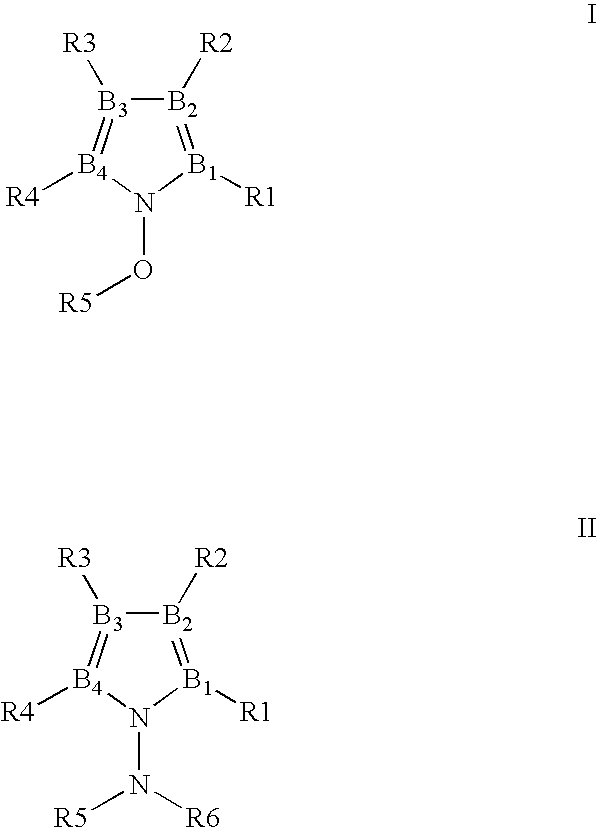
[B2]1([R2])=[B1]([R1])N(O[R5])[B4]([R4])=[B3]1[R3].[B2]1([R2])=[B1]([R1])N(N([R5])[R6])[B4]([R4])=[B3]1[R3]
